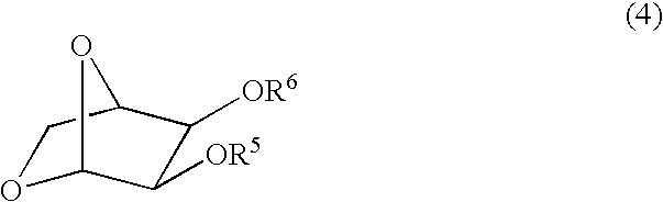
O1C2C([OR5])C([OR6])C(C1)O2
